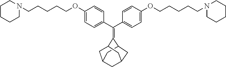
C(C1=CC=C(OCCCCCN2CCCCC2)C=C1)(C1=CC=C(OCCCCCN2CCCCC2)C=C1)=C1C2CC3CC(C2)CC1C3
